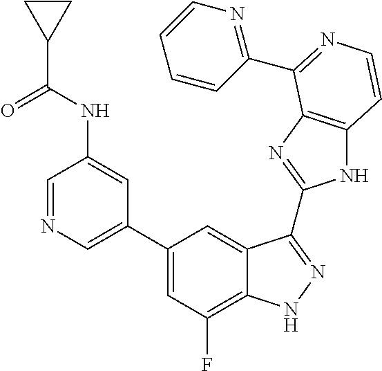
C1(C2=CN=CC(NC(C3CC3)=O)=C2)=CC(F)=C2C(=C1)C(C1=NC3=C(N1)C=CN=C3C1=NC=CC=C1)=NN2
